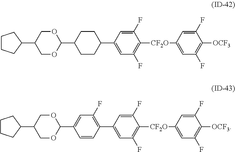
C1=C(F)C([CF2O]C2=CC(F)=C([OCF3])C(F)=C2)=C(F)C=C1C1CCC(C2OCC(C3CCCC3)CO2)CC1.C1=C(F)C([CF2O]C2=CC(F)=C([OCF3])C(F)=C2)=C(F)C=C1C1=C(F)C=C(C2OCC(C3CCCC3)CO2)C=C1
